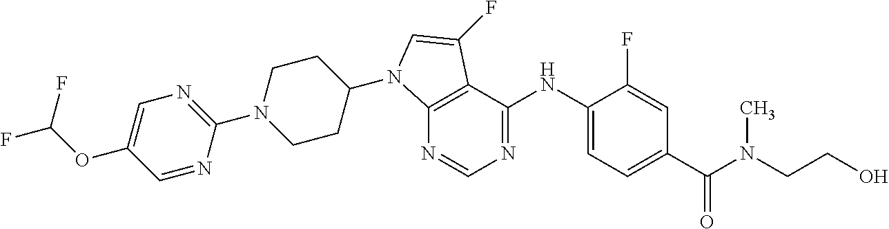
C1(N2CCC(N3C4=C(C(NC5=CC=C(C(N(C)CCO)=O)C=C5F)=NC=N4)C(F)=C3)CC2)=NC=C(OC(F)F)C=N1
